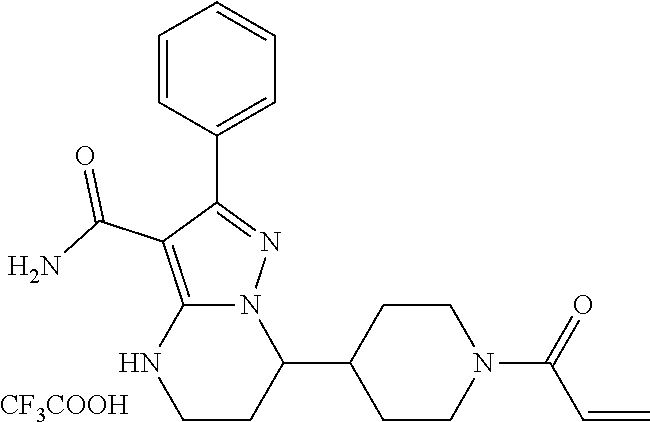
C1=CC(C2=NN3C(=C2C(N)=O)NCCC3C2CCN(C(C=C)=O)CC2)=CC=C1.[CF3COOH]
